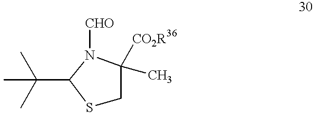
S1CC([CO2R36])(C)N([CHO])C1C(C)(C)C
